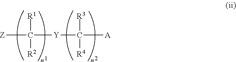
[Z]C([Y]C([A])([R3])[R4])([R1])[R2]
